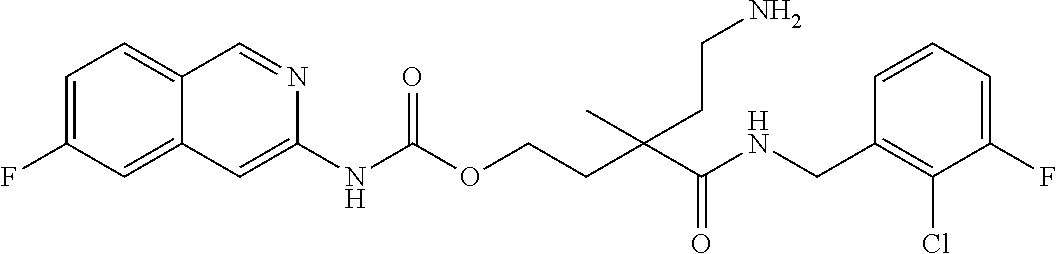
C1=CC(CNC(C(CCOC(NC2=CC3=CC(F)=CC=C3C=N2)=O)(C)CCN)=O)=C(Cl)C(F)=C1
